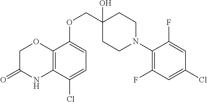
C1(N2CCC(O)(COC3=CC=C(Cl)C4=C3OCC(=O)N4)CC2)=C(F)C=C(Cl)C=C1F
